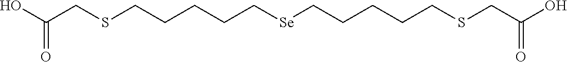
OC(CSCCCCC[Se]CCCCCSCC(O)=O)=O
